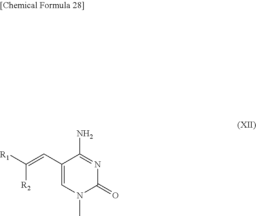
C1(C=C([R2])[R1])=CN(C)C(=O)N=C1N
